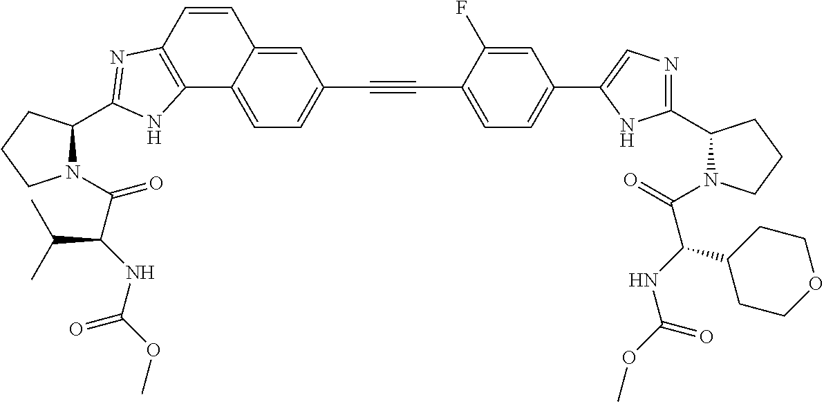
C1(C2=CC=C(C#CC3=CC=C4C(=C3)C=CC3=C4NC(C4N(C(C(NC(OC)=O)C(C)C)=O)CCC4)=N3)C(F)=C2)=CN=C(C2N(C(=O)C(NC(OC)=O)C3CCOCC3)CCC2)N1
